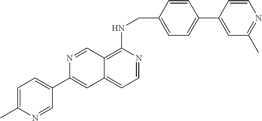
C1=CC(CNC2=C3C(=CC=N2)C=C(C2=CC=C(C)N=C2)N=C3)=CC=C1C1=CC(C)=NC=C1
